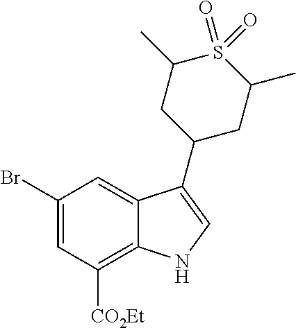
C1(Br)=CC([CO2Et])=C2C(=C1)C(C1CC(C)S(=O)(=O)C(C)C1)=CN2
